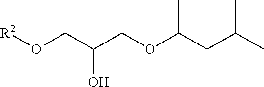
O(CC(CO[R2])O)C(CC(C)C)C
